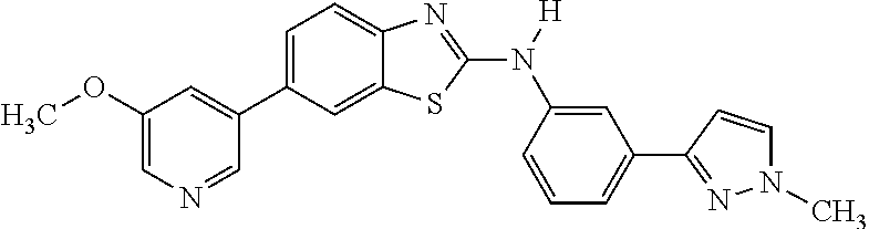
C1(OC)=CN=CC(C2=CC=C3C(=C2)SC(N([H])C2=CC(C4=NN(C)C=C4)=CC=C2)=N3)=C1
